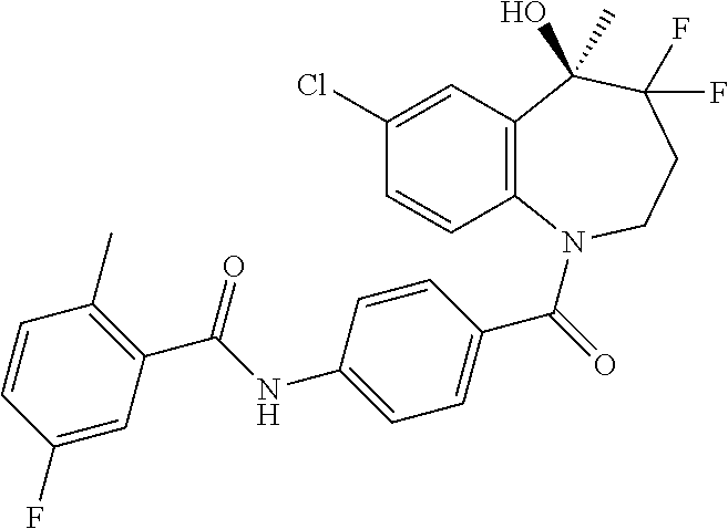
C1(Cl)=CC2=C(C=C1)N(C(=O)C1=CC=C(NC(C3=C(C)C=CC(F)=C3)=O)C=C1)CCC(F)(F)C2(O)C
